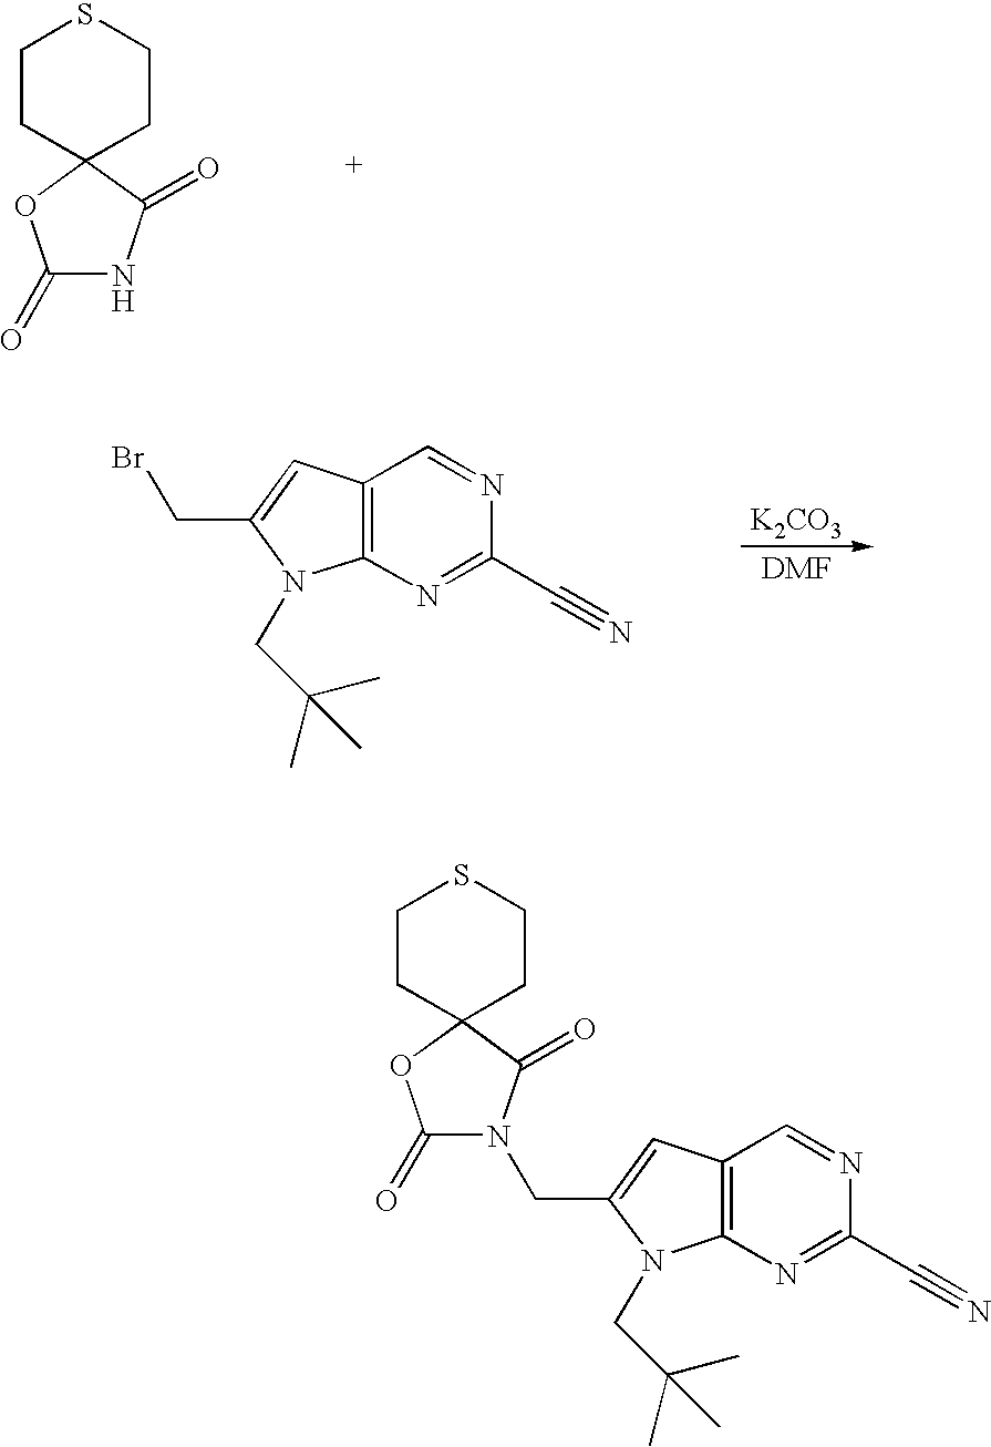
C1CC2(CCS1)OC(=O)NC2=O.C12=C(N=C(C#N)N=C1)N(CC(C)(C)C)C(CBr)=C2.[K2CO3].C12=C(N=C(C#N)N=C1)N(CC(C)(C)C)C(CN1C(=O)OC3(CCSCC3)C1=O)=C2
